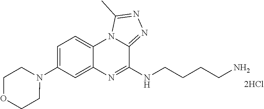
N1(C2=CC=C3C(=C2)N=C(NCCCCN)C2=NN=C(C)N32)CCOCC1.[2HCl]
